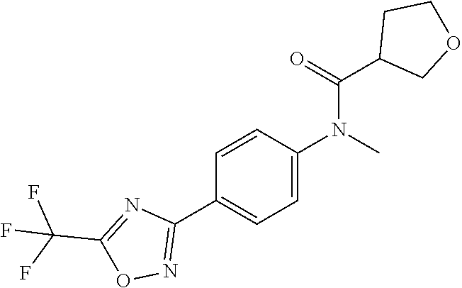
C1=CC(N(C)C(C2COCC2)=O)=CC=C1C1=NOC(C(F)(F)F)=N1
